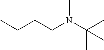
C(CCN(C(C)(C)C)C)C
